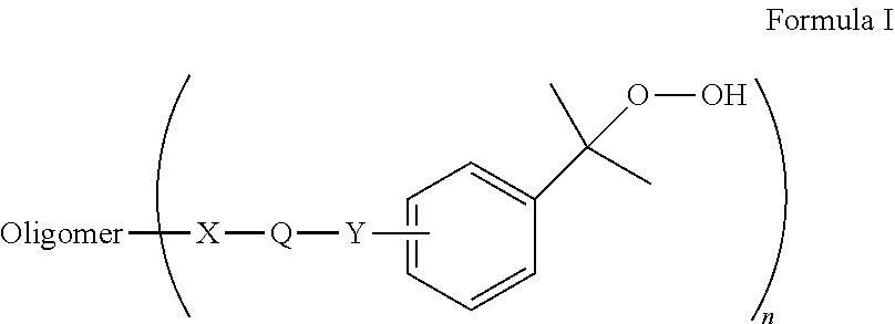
C1=CC(C(OO)(C)C)=CC=C1.[Oligomer][X][Q][Y]C
